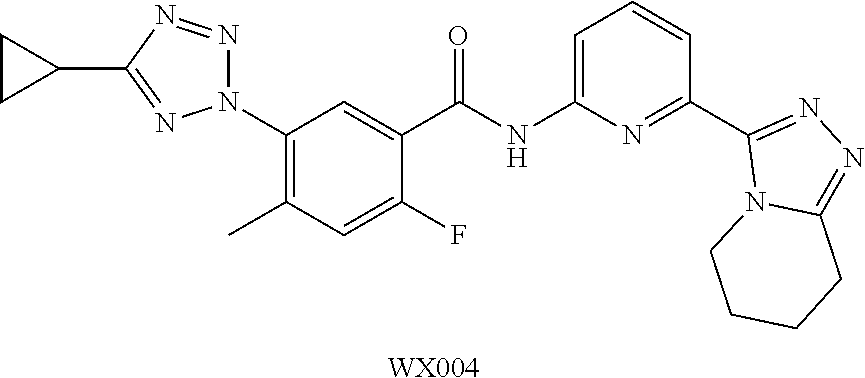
N1=NC(C2CC2)=NN1C1=C(C)C=C(F)C(C(=O)NC2=CC=CC(C3=NN=C4N3CCCC4)=N2)=C1.[WX004]
